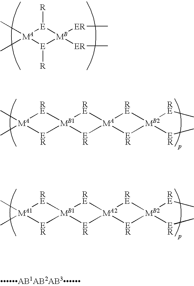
[RE]1[MB1]2([ER][MA1]1(C)C)[RE][MA2]1([ER]2)[RE][MB2]([RE]C)([ER]C)[ER]1.[RE]1[MB1]2([ER][MA]1(C)C)[RE][MA]1([ER]2)[RE][MB2]([RE]C)([ER]C)[ER]1.[MB]1([ER]C)([ER]C)[E]([R])[MA](C)(C)[E]1[R]
